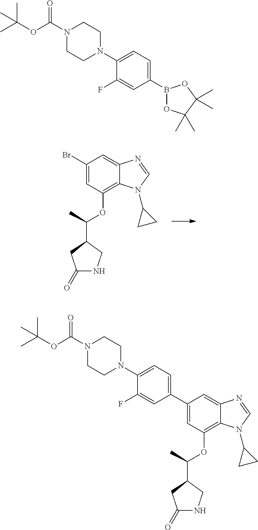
BrC1=CC(OC(C2CC(=O)NC2)C)=C2C(=C1)N=CN2C1CC1.N1(C(OC(C)(C)C)=O)CCN(C2=CC=C(C3=CC(OC(C4CC(=O)NC4)C)=C4C(=C3)N=CN4C3CC3)C=C2F)CC1.N1(C(OC(C)(C)C)=O)CCN(C2=CC=C(B3OC(C)(C)C(C)(C)O3)C=C2F)CC1
